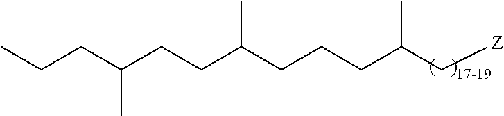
C(CCC(CCCC(C[Z])C)C)(CCC)C
